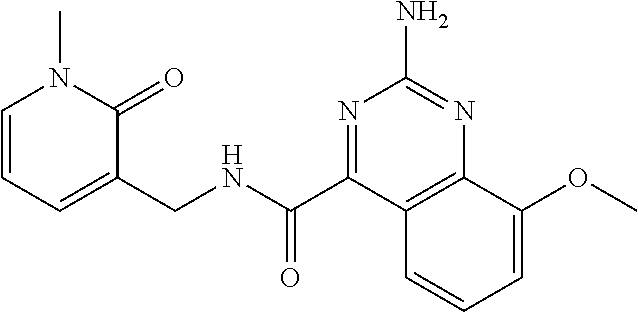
C1=CC=C(CNC(C2=NC(N)=NC3=C2C=CC=C3OC)=O)C(=O)N1C
